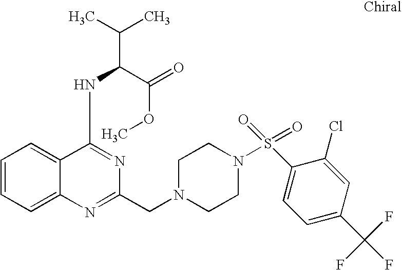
C1=CC=C2C(=C1)C(NC(C(OC)=O)C(C)C)=NC(CN1CCN(S(C3=CC=C(C(F)(F)F)C=C3Cl)(=O)=O)CC1)=N2
